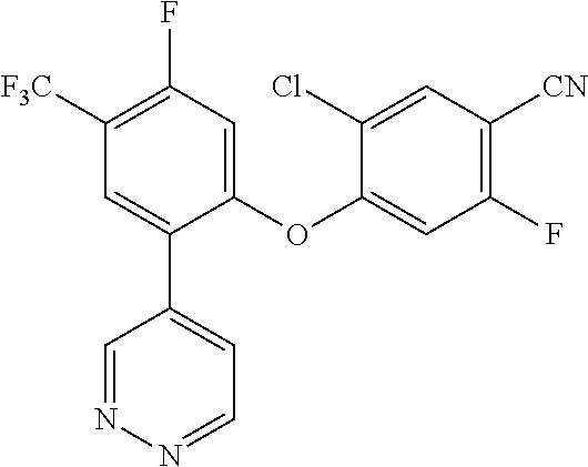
C1([F3C])=C(F)C=C(OC2=CC(F)=C([CN])C=C2Cl)C(C2=CC=NN=C2)=C1
